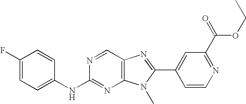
C1(F)=CC=C(NC2=NC3=C(C=N2)N=C(C2=CC(C(=O)OCC)=NC=C2)N3C)C=C1
